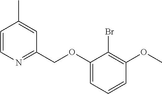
C1=CN=C(COC2=CC=CC(OC)=C2Br)C=C1C
